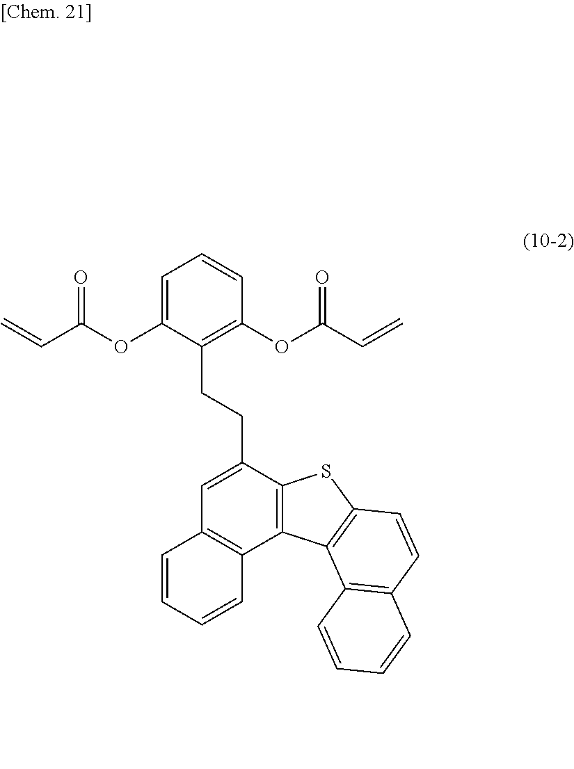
C=CC(OC1=CC=CC(OC(C=C)=O)=C1CCC1=CC2=C(C3=C1SC1=C3C3=C(C=C1)C=CC=C3)C=CC=C2)=O
